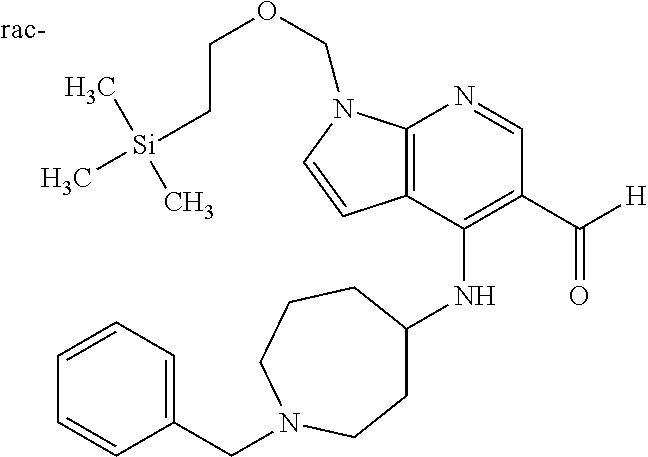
C12=C(C(NC3CCN(CC4=CC=CC=C4)CCC3)=C(C([H])=O)C=N1)C=CN2COCC[Si](C)(C)C
